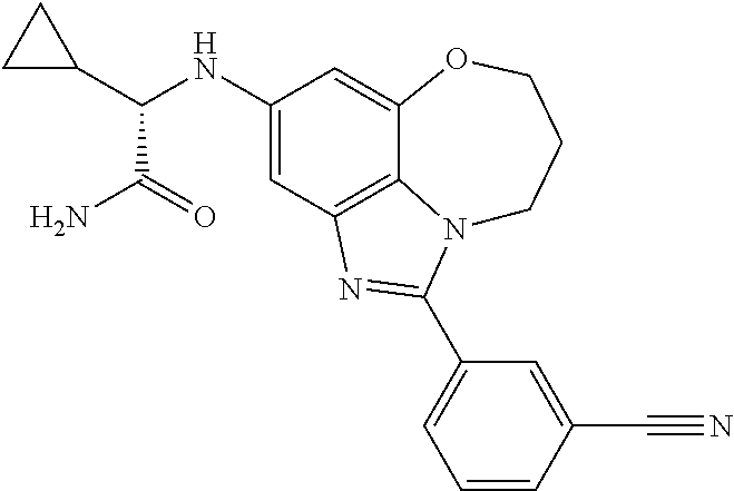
C1(NC(C2CC2)C(N)=O)=CC2=C3C(=C1)OCCCN3C(C1=CC=CC(C#N)=C1)=N2
